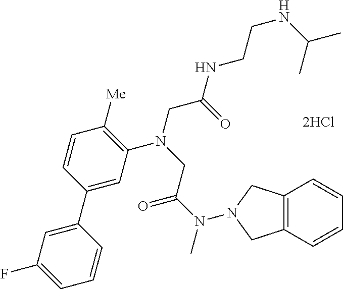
[2HCl].C1=C(C2=CC(F)=CC=C2)C=CC([Me])=C1N(CC(NCCNC(C)C)=O)CC(N(C)N1CC2=C(C=CC=C2)C1)=O
